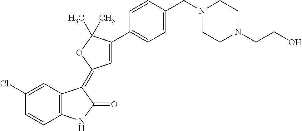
C1=C(Cl)C=CC2=C1C(=C1C=C(C3=CC=C(CN4CCN(CCO)CC4)C=C3)C(C)(C)O1)C(=O)N2
